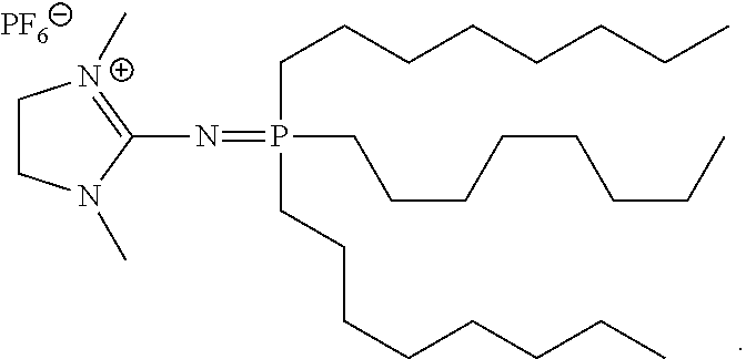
C1CN(C)C(N=P(CCCCCCCC)(CCCCCCCC)CCCCCCCC)=[N+]1C.[PF6]
